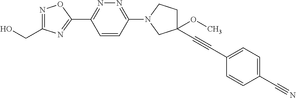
OCC1=NOC(C2=NN=C(N3CCC(OC)(C#CC4=CC=C(C#N)C=C4)C3)C=C2)=N1
